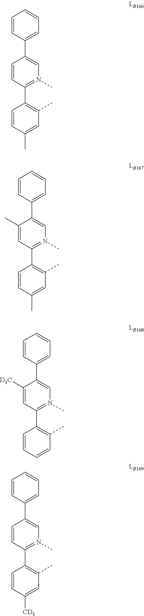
C1(C2=C(C)C=C(C)C=C2)=N(C)C=C(C2=CC=CC=C2)C=C1.C1(C2=C(C)C=C(C)C=C2)=N(C)C=C(C2=CC=CC=C2)C(C)=C1.C1(C2=C(C)C=CC=C2)=N(C)C=C(C2=CC=CC=C2)C([D3C])=C1.C1(C2=C(C)C=C([CD3])C=C2)=N(C)C=C(C2=CC=CC=C2)C=C1
